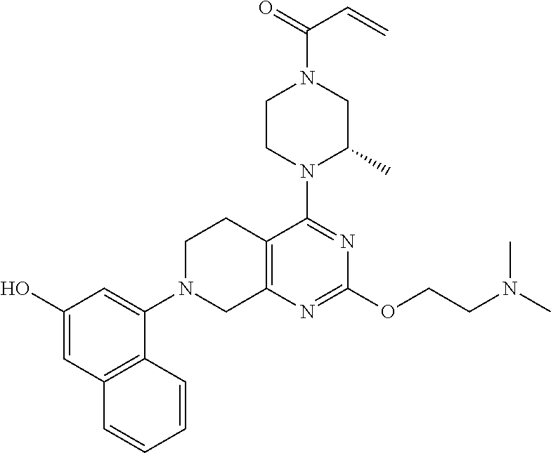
C12=C(N=C(OCCN(C)C)N=C1N1C(C)CN(C(=O)C=C)CC1)CN(C1=CC(O)=CC3=C1C=CC=C3)CC2
